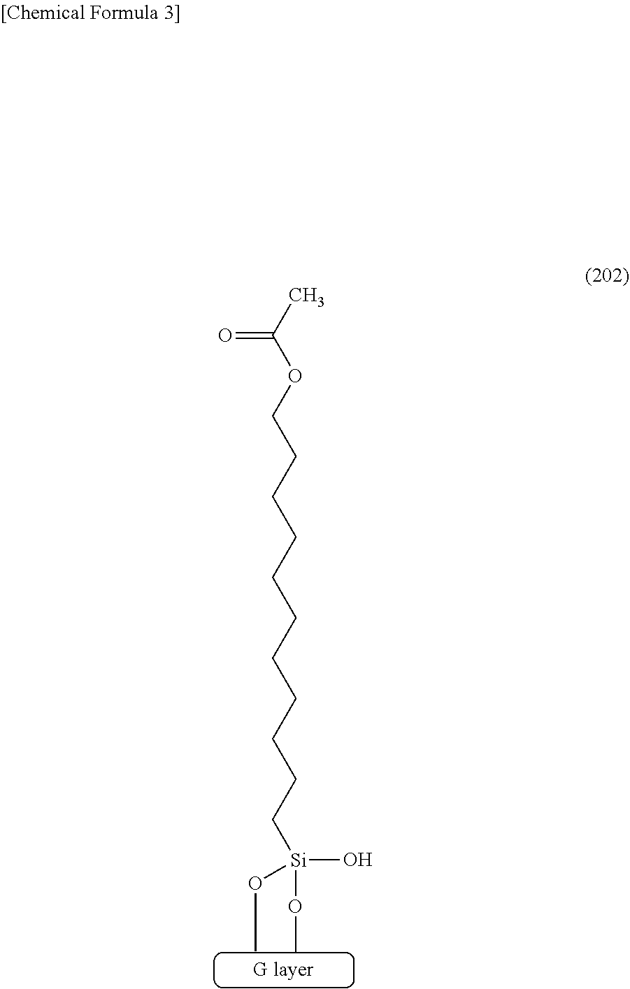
[Si](OC)(O)(OC)CCCCCCCCCCCOC(C)=O
